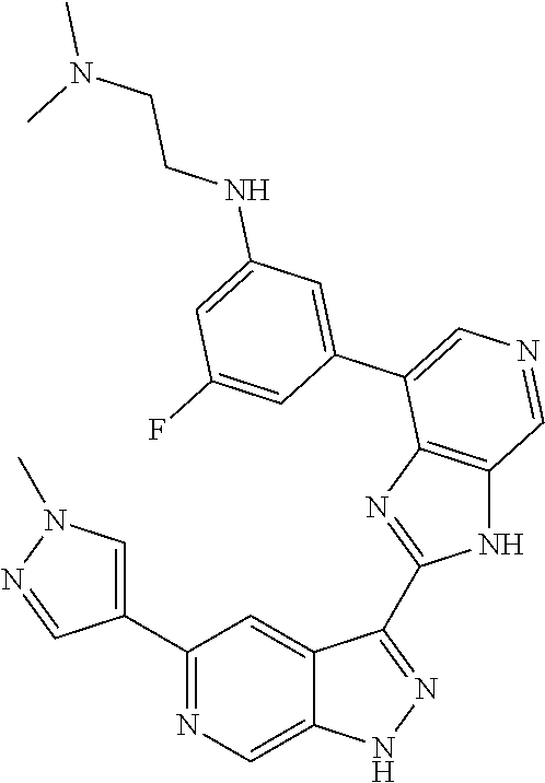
C1(C2=CN(C)N=C2)=NC=C2C(=C1)C(C1=NC3=C(N1)C=NC=C3C1=CC(NCCN(C)C)=CC(F)=C1)=NN2
